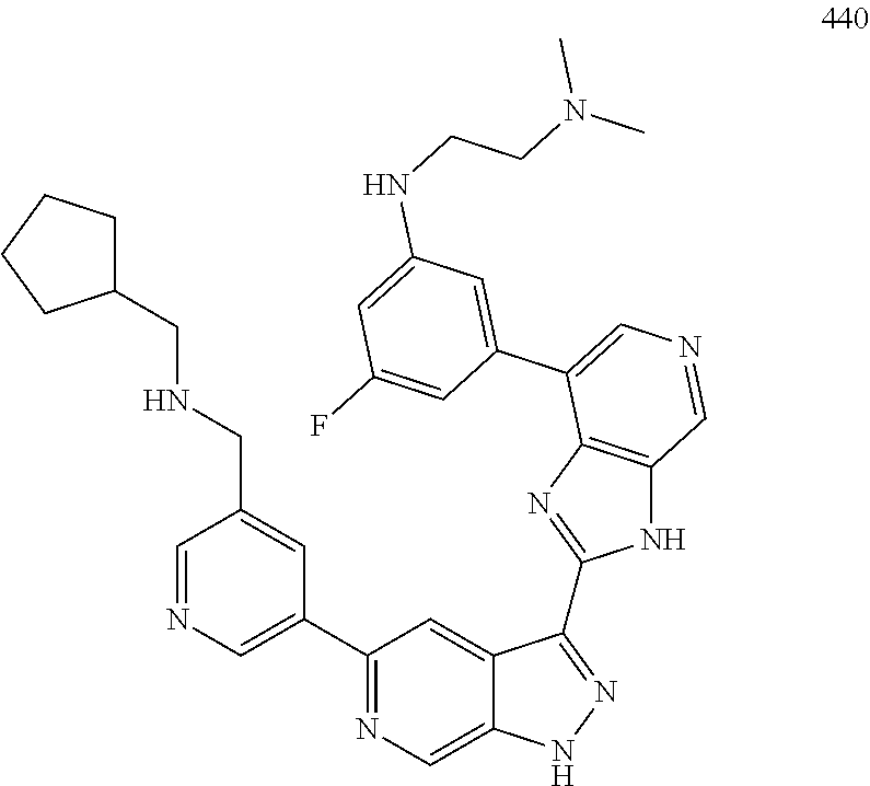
C1=NC=C(C2=NC=C3C(=C2)C(C2=NC4=C(N2)C=NC=C4C2=CC(NCCN(C)C)=CC(F)=C2)=NN3)C=C1CNCC1CCCC1
